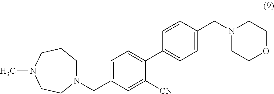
N1(CC2=CC=C(C3=CC=C(CN4CCOCC4)C=C3)C([CN])=C2)CCCN(C)CC1
